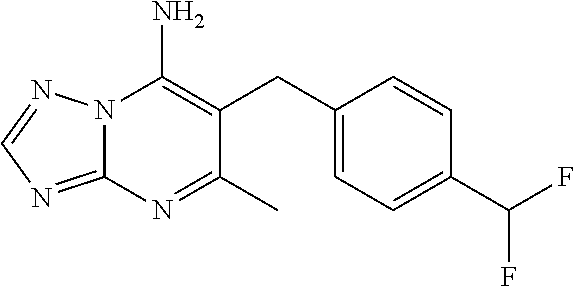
N12C(=NC=N1)N=C(C)C(CC1=CC=C(C(F)F)C=C1)=C2N
